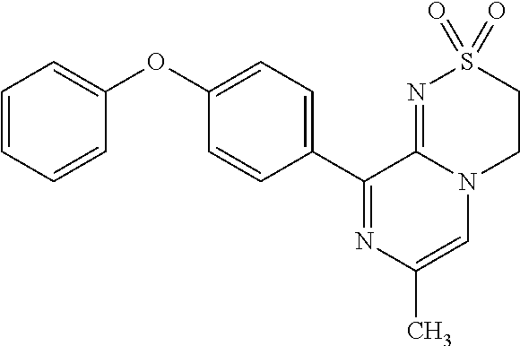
C1=CC=CC(OC2=CC=C(C3=NC(C)=CN4C3=NS(=O)(=O)CC4)C=C2)=C1
